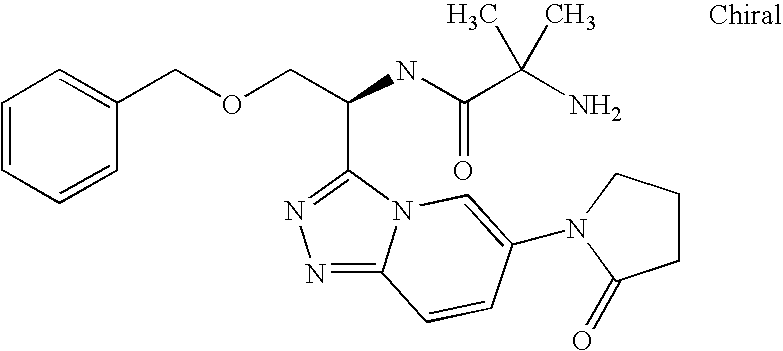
N1=C2N(C(C(COCC3=CC=CC=C3)NC(C(N)(C)C)=O)=N1)C=C(N1CCCC1=O)C=C2
